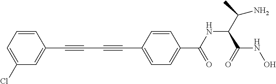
C1=CC=C(Cl)C=C1C#CC#CC1=CC=C(C(NC(C(N)C)C(=O)NO)=O)C=C1
